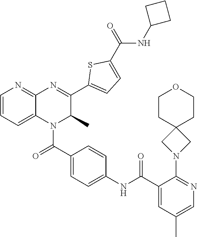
C1=C(NC(C2=CC(C)=CN=C2N2CC3(C2)CCOCC3)=O)C=CC(C(=O)N2C3=CC=CN=C3N=C(C3=CC=C(C(=O)NC4CCC4)S3)C2C)=C1
